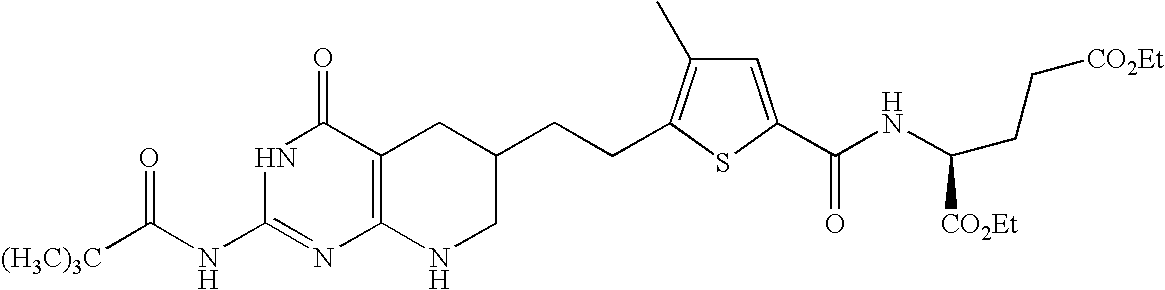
C1=C(C(NC(CC[CO2Et])[CO2Et])=O)SC(CCC2CC3=C(NC2)N=C(NC([(H3C)3C])=O)NC3=O)=C1C
